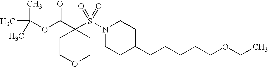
C(OC(C1(S(N2CCC(CCCCCOCC)CC2)(=O)=O)CCOCC1)=O)(C)(C)C
